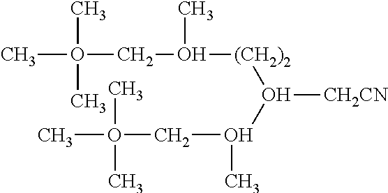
CO(C)(C)CO(C)[(CH2)2]O(O(CO(C)(C)C)C)[CH2CN]
